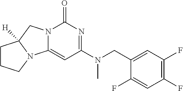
N12C(=CC(N(CC3=CC(F)=C(F)C=C3F)C)=NC1=O)N1C([H])(C2)CCC1
